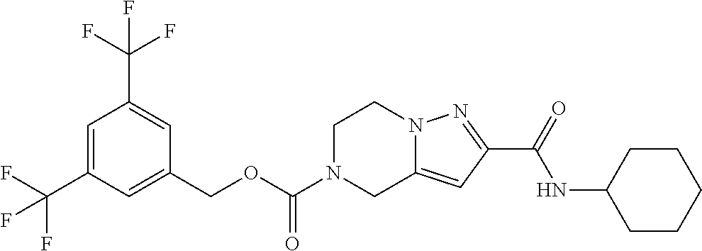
C1(COC(=O)N2CC3=CC(C(=O)NC4CCCCC4)=NN3CC2)=CC(C(F)(F)F)=CC(C(F)(F)F)=C1
